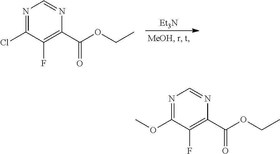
[Et3N].C1(C(OCC)=O)=C(F)C(Cl)=NC=N1.C1(C(OCC)=O)=C(F)C(OC)=NC=N1
